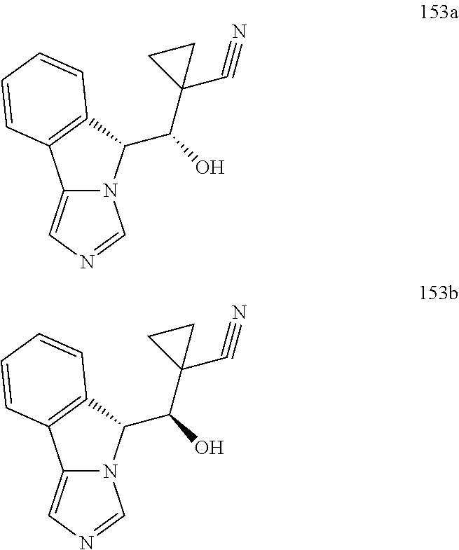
C12=CN=CN1C(C(O)C1(C#N)CC1)C1=C2C=CC=C1.C12=CN=CN1C(C(O)C1(C#N)CC1)C1=C2C=CC=C1
